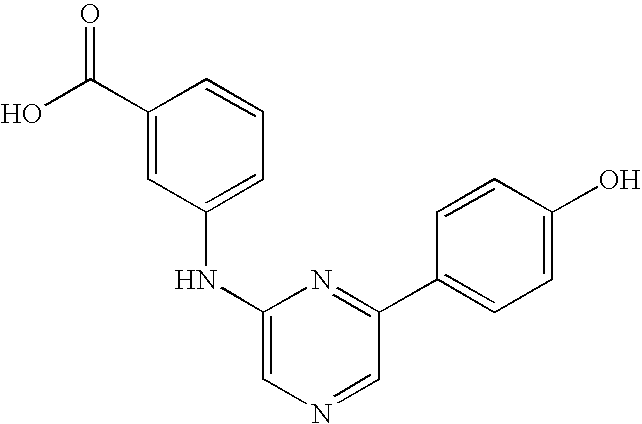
C1=CC=C(NC2=CN=CC(C3=CC=C(O)C=C3)=N2)C=C1C(O)=O
